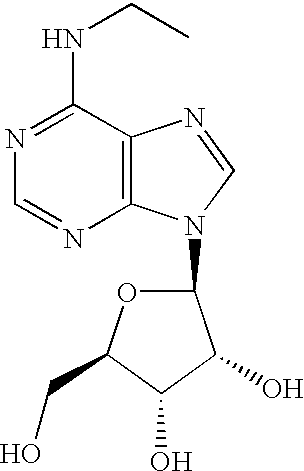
N1=C(NCC)C2=C(N=C1)N(C1OC(CO)C(O)C1O)C=N2
